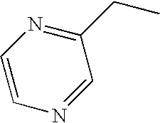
C1=CN=CC(CC)=N1
